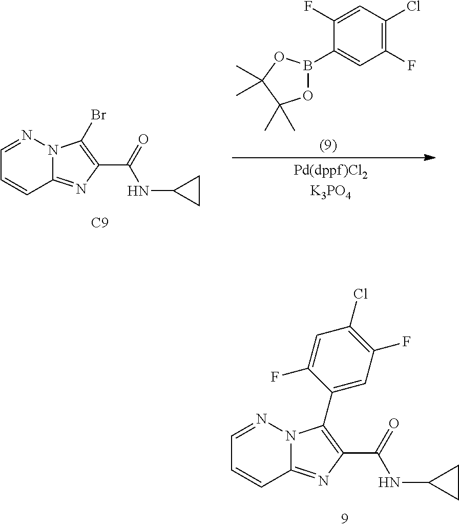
C1(F)=C(Cl)C=C(F)C(B2OC(C)(C)C(C)(C)O2)=C1.C12=NC(C(=O)NC3CC3)=C(Br)N1N=CC=C2.[C9].C12=NC(C(=O)NC3CC3)=C(C3=CC(F)=C(Cl)C=C3F)N1N=CC=C2
